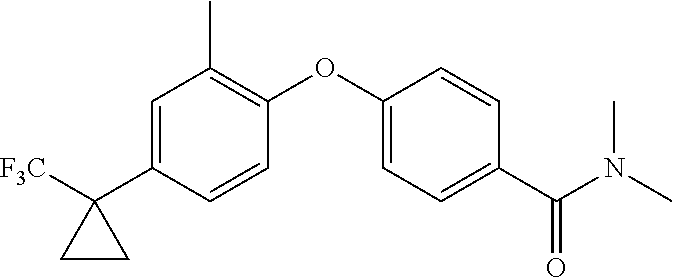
C1=C(C2([F3C])CC2)C=CC(OC2=CC=C(C(N(C)C)=O)C=C2)=C1C
